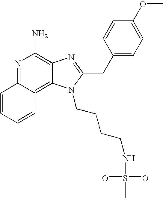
N1=C2C(=C3C(=C1N)N=C(CC1=CC=C(OC)C=C1)N3CCCCNS(=O)(=O)C)C=CC=C2
